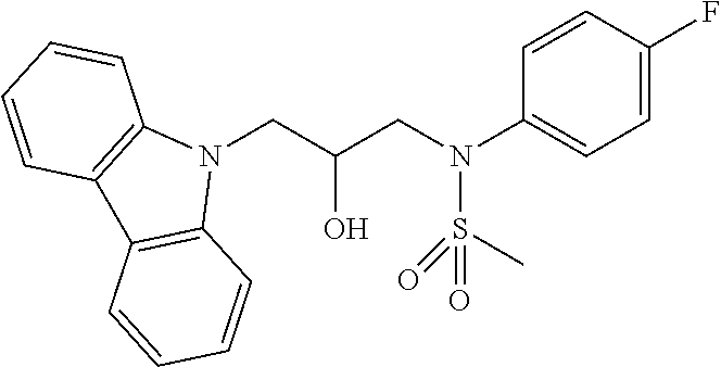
N1(CC(CN(C2=CC=C(F)C=C2)S(C)(=O)=O)O)C2=C(C3=C1C=CC=C3)C=CC=C2
